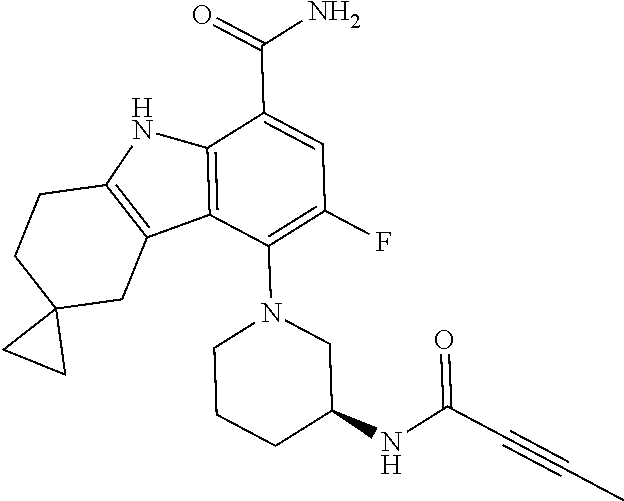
C12=C(C(N3CCCC(NC(C#CC)=O)C3)=C(F)C=C1C(=O)N)C1=C(N2)CCC2(C1)CC2
